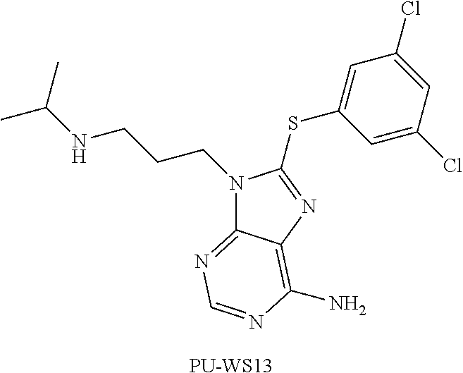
N1(CCCNC(C)C)C2=NC=NC(N)=C2N=C1SC1=CC(Cl)=CC(Cl)=C1.[PU-WS13]
